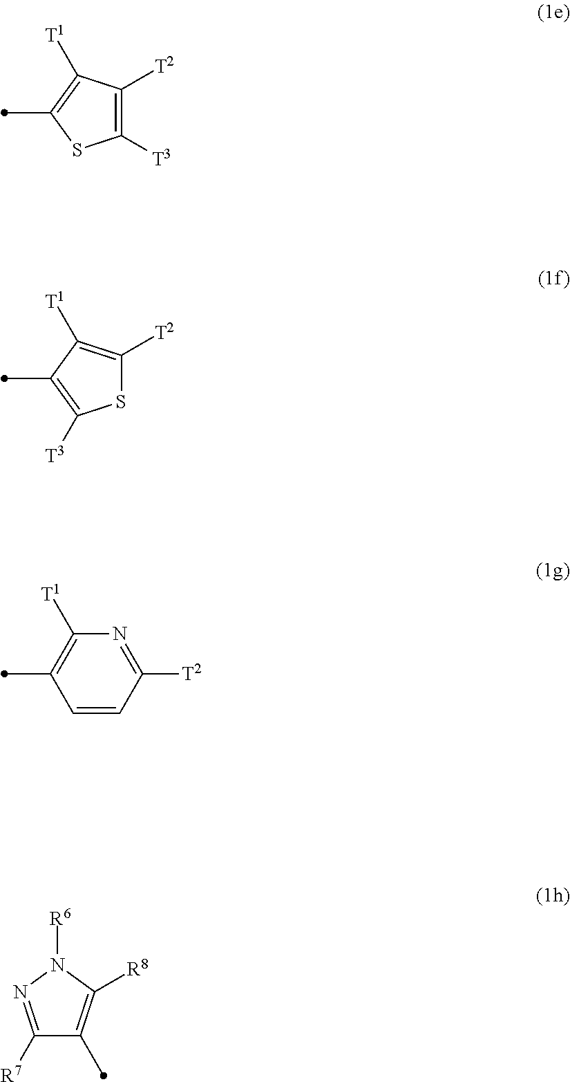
C1(C)=C([T1])C([T2])=C([T3])S1.C1(C)=C([T3])SC([T2])=C1[T1].C1=CC([T2])=NC([T1])=C1C.C1([R7])=NN([R6])C([R8])=C1C
